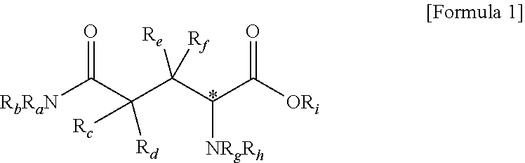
O=C(C([Rd])([Rc])C([Re])([Rf])C(C([ORi])=O)[NRgRh])[RbRaN]
